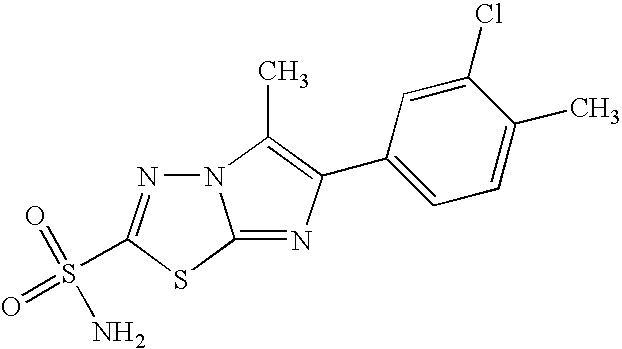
N12N=C(S(=O)(=O)N)SC1=NC(C1=CC=C(C)C(Cl)=C1)=C2C
